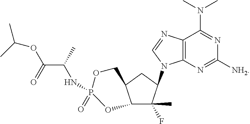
C12=C(N=C([NH2])N=C1N(C)C)N(C1C(C)(F)C3C(C1)COP(NC(C(OC(C)C)=O)C)(=O)O3)C=N2
